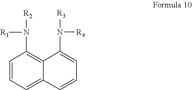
C1=CC(N([R1])[R2])=C2C(=C1)C=CC=C2N([R4])[R3]
